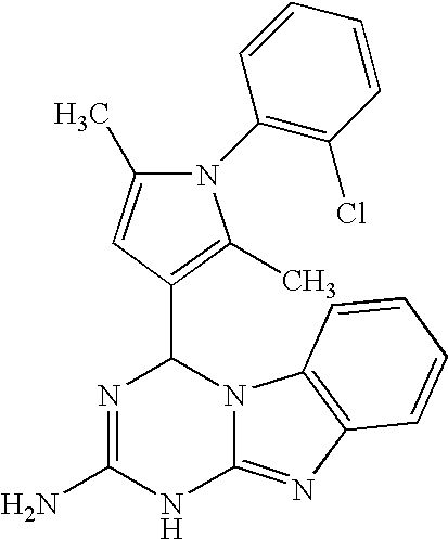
N1=C(N)NC2=NC3=C(N2C1C1=C(C)N(C2=C(Cl)C=CC=C2)C(C)=C1)C=CC=C3
